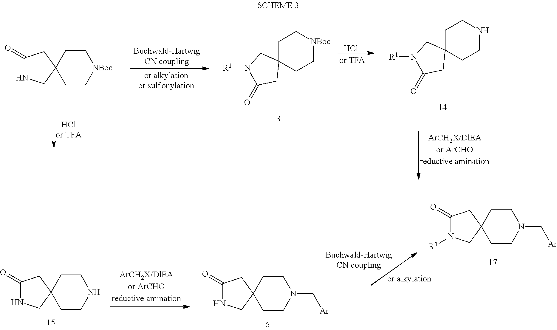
C1C2(CC[NBoc]C1)CN([R1])C(=O)C2.C1C2(CCNC1)CN([R1])C(=O)C2.Cl.[HClor TFA].C12(CC[NBoc]CC1)CC(=O)NC2.C12(CCNCC1)CC(=O)NC2.C12(CCN(C[Ar])CC1)CC(=O)NC2.C12(CCN(C[Ar])CC1)CC(=O)N([R1])C2
